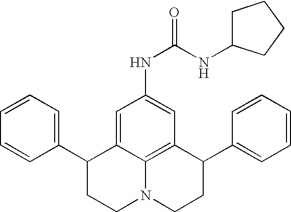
C1=CC=C(C2CCN3C4=C(C(C5=CC=CC=C5)CC3)C=C(NC(=O)NC3CCCC3)C=C24)C=C1
